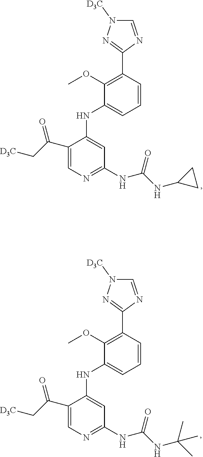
C1(C2=NN([D3C])C=N2)=C(OC)C(NC2=CC(NC(NC3CC3)=O)=NC=C2C(C[D3C])=O)=CC=C1.C1(C2=NN([D3C])C=N2)=C(OC)C(NC2=CC(NC(NC(C)(C)C)=O)=NC=C2C(C[D3C])=O)=CC=C1
